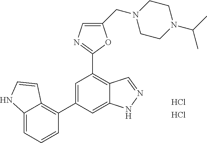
C1=C(C2=C3C(=CC=C2)NC=C3)C=C2C(=C1C1=NC=C(CN3CCN(C(C)C)CC3)O1)C=NN2.Cl.Cl
